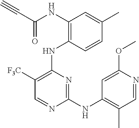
N(C1=C(NC2=C([F3C])C=NC(NC3=C(C)C=NC(OC)=C3)=N2)C=CC(C)=C1)C(C#C)=O
